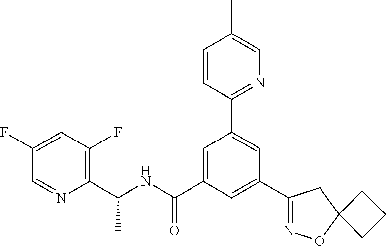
C(NC(C1=CC(C2=NC=C(C)C=C2)=CC(C2=NOC3(C2)CCC3)=C1)=O)(C)C1=C(F)C=C(F)C=N1
